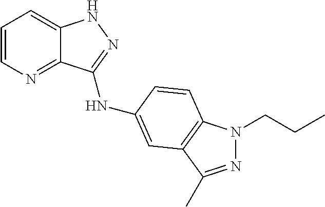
C1=CN=C2C(=C1)NN=C2NC1=CC2=C(N(CCC)N=C2C)C=C1
